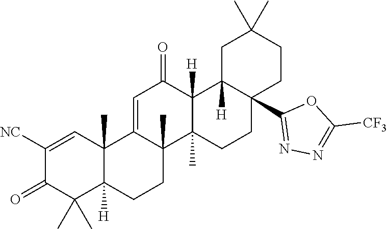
C1([NC])=CC2(C)C([H])(C(C)(C)C1=O)CCC1(C)C2=CC(=O)C2([H])C1(C)CCC1(C3=NN=C([CF3])O3)C2([H])CC(C)(C)CC1
